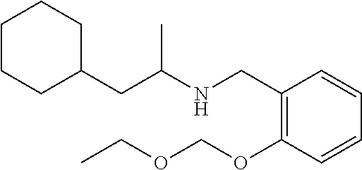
C1(CC(NCC2=C(OCOCC)C=CC=C2)C)CCCCC1
